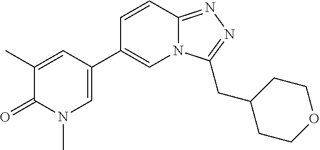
C1(C)=CC(C2=CN3C(=NN=C3CC3CCOCC3)C=C2)=CN(C)C1=O
